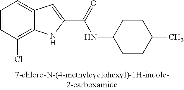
C12=C(Cl)C=CC=C1C=C(C(=O)NC1CCC(C)CC1)N2
